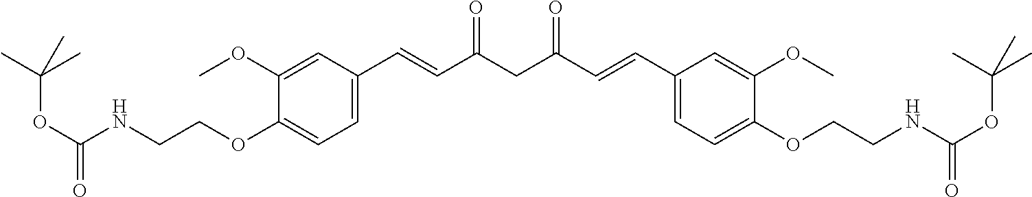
C1(OCCNC(OC(C)(C)C)=O)=CC=C(C=CC(CC(=O)C=CC2=CC=C(OCCNC(=O)OC(C)(C)C)C(OC)=C2)=O)C=C1OC
